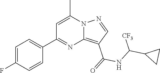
C12=C(C(=O)NC(C3CC3)[CF3])C=NN1C(C)=CC(C1=CC=C(F)C=C1)=N2
